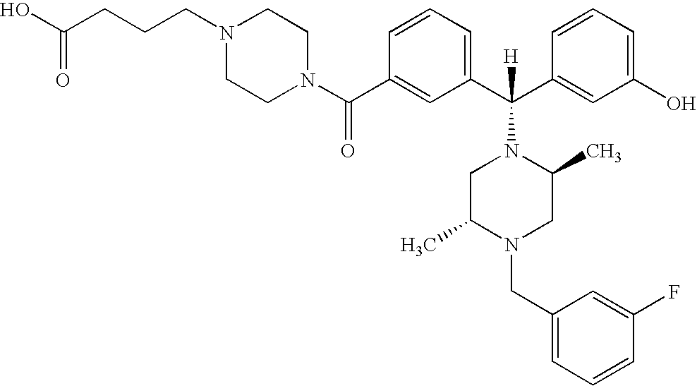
C1(C(N2CCN(CCCC(O)=O)CC2)=O)=CC(C(C2=CC(O)=CC=C2)([H])N2CC(C)N(CC3=CC=CC(F)=C3)CC2C)=CC=C1
